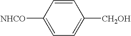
C1=CC([NHCO])=CC=C1[CH2OH]
